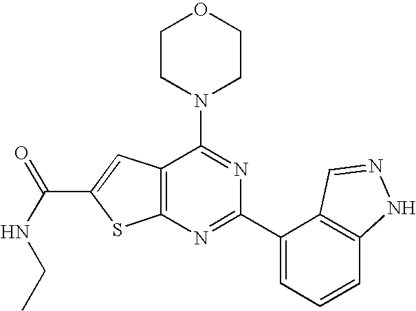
C1CN(C2=NC(C3=CC=CC4=C3C=NN4)=NC3=C2C=C(C(NCC)=O)S3)CCO1
